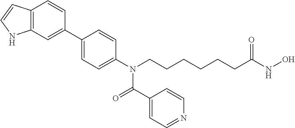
C1(C2=CC3=C(C=C2)C=CN3)=CC=C(N(CCCCCCC(NO)=O)C(=O)C2=CC=NC=C2)C=C1
